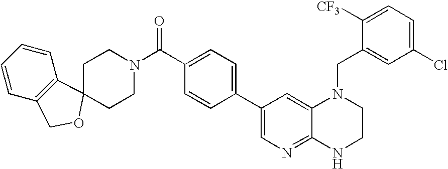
C1(C2=CC=C(C(=O)N3CCC4(CC3)C3=C(C=CC=C3)CO4)C=C2)=CN=C2C(=C1)N(CC1=CC(Cl)=CC=C1[CF3])CCN2
